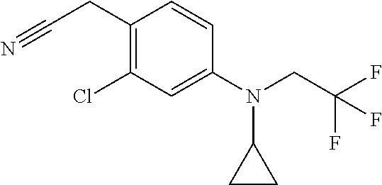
C1(CC#N)=C(Cl)C=C(N(CC(F)(F)F)C2CC2)C=C1
